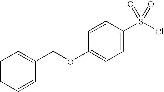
C1=CC=CC(COC2=CC=C(S(Cl)(=O)=O)C=C2)=C1
